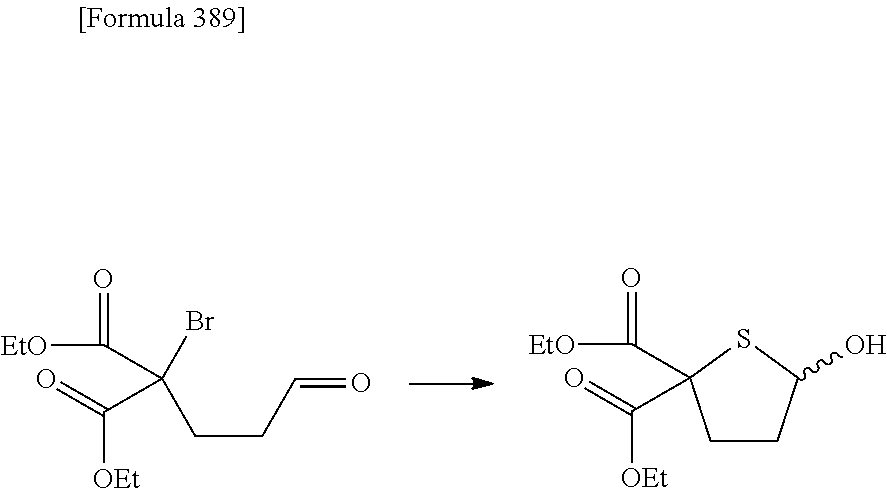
[EtO]C(=O)C(Br)(CCC=O)C(=O)[OEt].[EtO]C(=O)C1(C(=O)[OEt])CCC(O)S1
